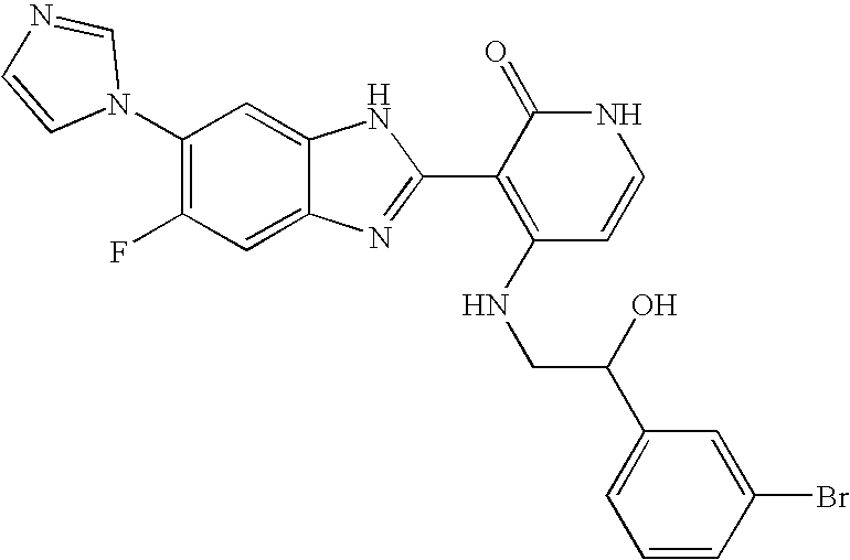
C1=C2C(=CC(N3C=NC=C3)=C1F)NC(C1=C(NCC(C3=CC=CC(Br)=C3)O)C=CNC1=O)=N2
